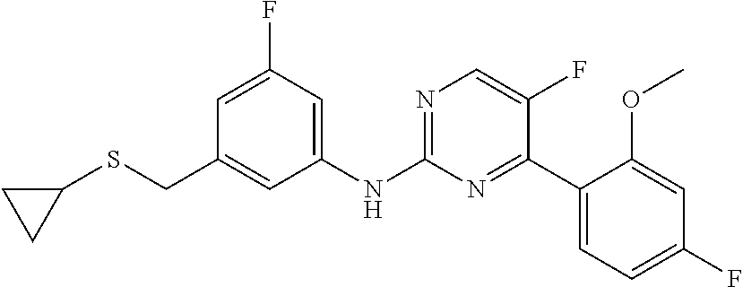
C1(F)=CC(CSC2CC2)=CC(NC2=NC=C(F)C(C3=CC=C(F)C=C3OC)=N2)=C1
